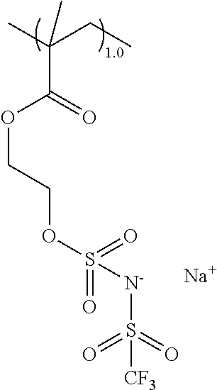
[Na].O=C(OCCOS(=O)(=O)[N-]S(=O)(=O)[CF3])C(C)(CC)C
